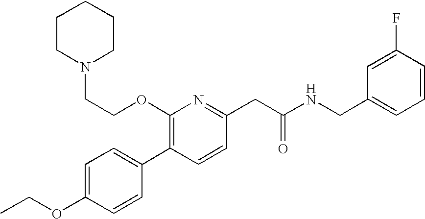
C1(OCC)=CC=C(C2=C(OCCN3CCCCC3)N=C(CC(NCC3=CC=CC(F)=C3)=O)C=C2)C=C1
